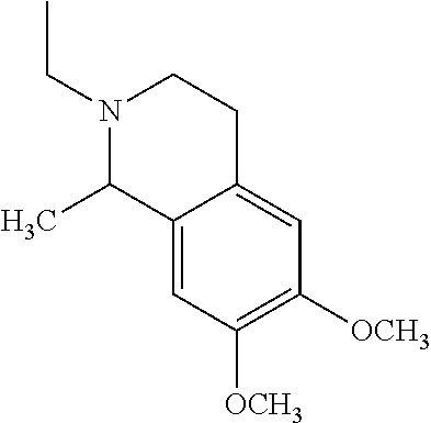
N1(CC)CCC2=CC([OCH3])=C([OCH3])C=C2C1C
